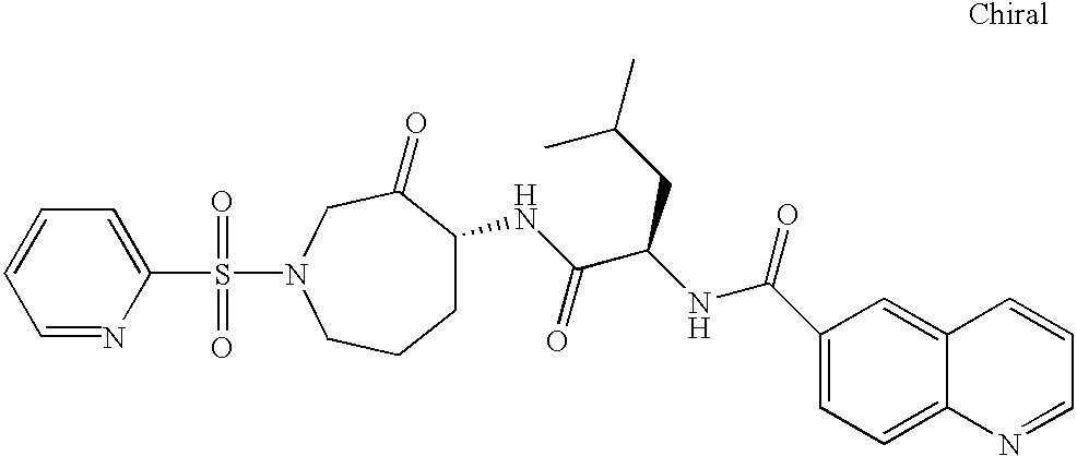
C1=NC(S(=O)(=O)N2CC(=O)C(NC(C(NC(C3=CC=C4C(=C3)C=CC=N4)=O)CC(C)C)=O)CCC2)=CC=C1
